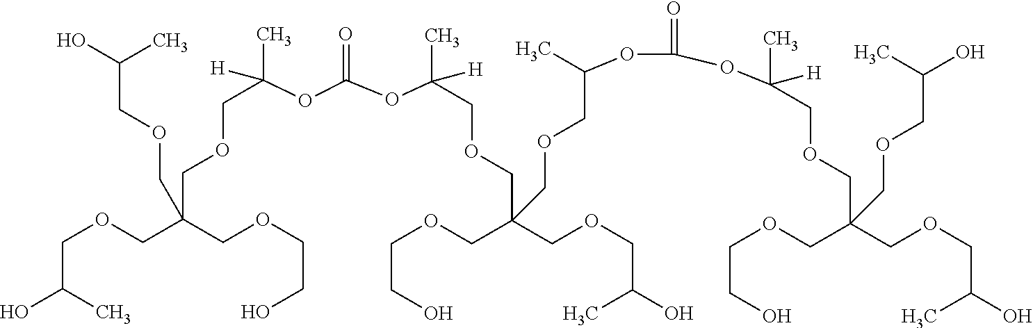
C(OCCO)C(COCC(O)C)(COCC(O)C)COCC(C)([H])OC(=O)OC(COCC(COCC(O)C)(COCCO)COCC(C)OC(OC(COCC(COCC(O)C)(COCCO)COCC(O)C)(C)[H])=O)(C)[H]
